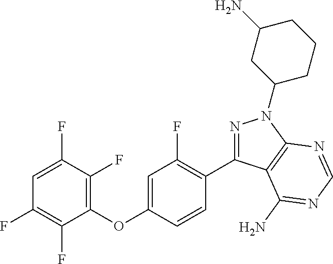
C1=C(F)C(F)=C(OC2=CC(F)=C(C3=NN(C4CCCC(N)C4)C4=C3C(N)=NC=N4)C=C2)C(F)=C1F
